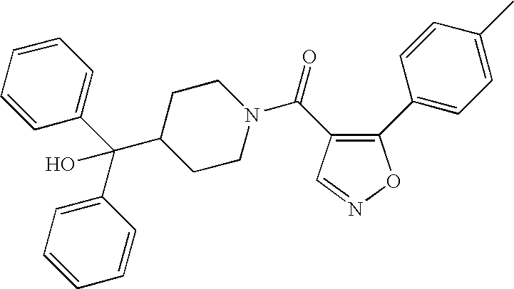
C1(C(=O)N2CCC(C(O)(C3=CC=CC=C3)C3=CC=CC=C3)CC2)=C(C2=CC=C(C)C=C2)ON=C1
